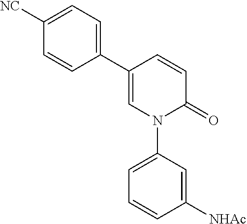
C1(C2=CC=C([NC])C=C2)=CN(C2=CC=CC([NHAc])=C2)C(=O)C=C1
